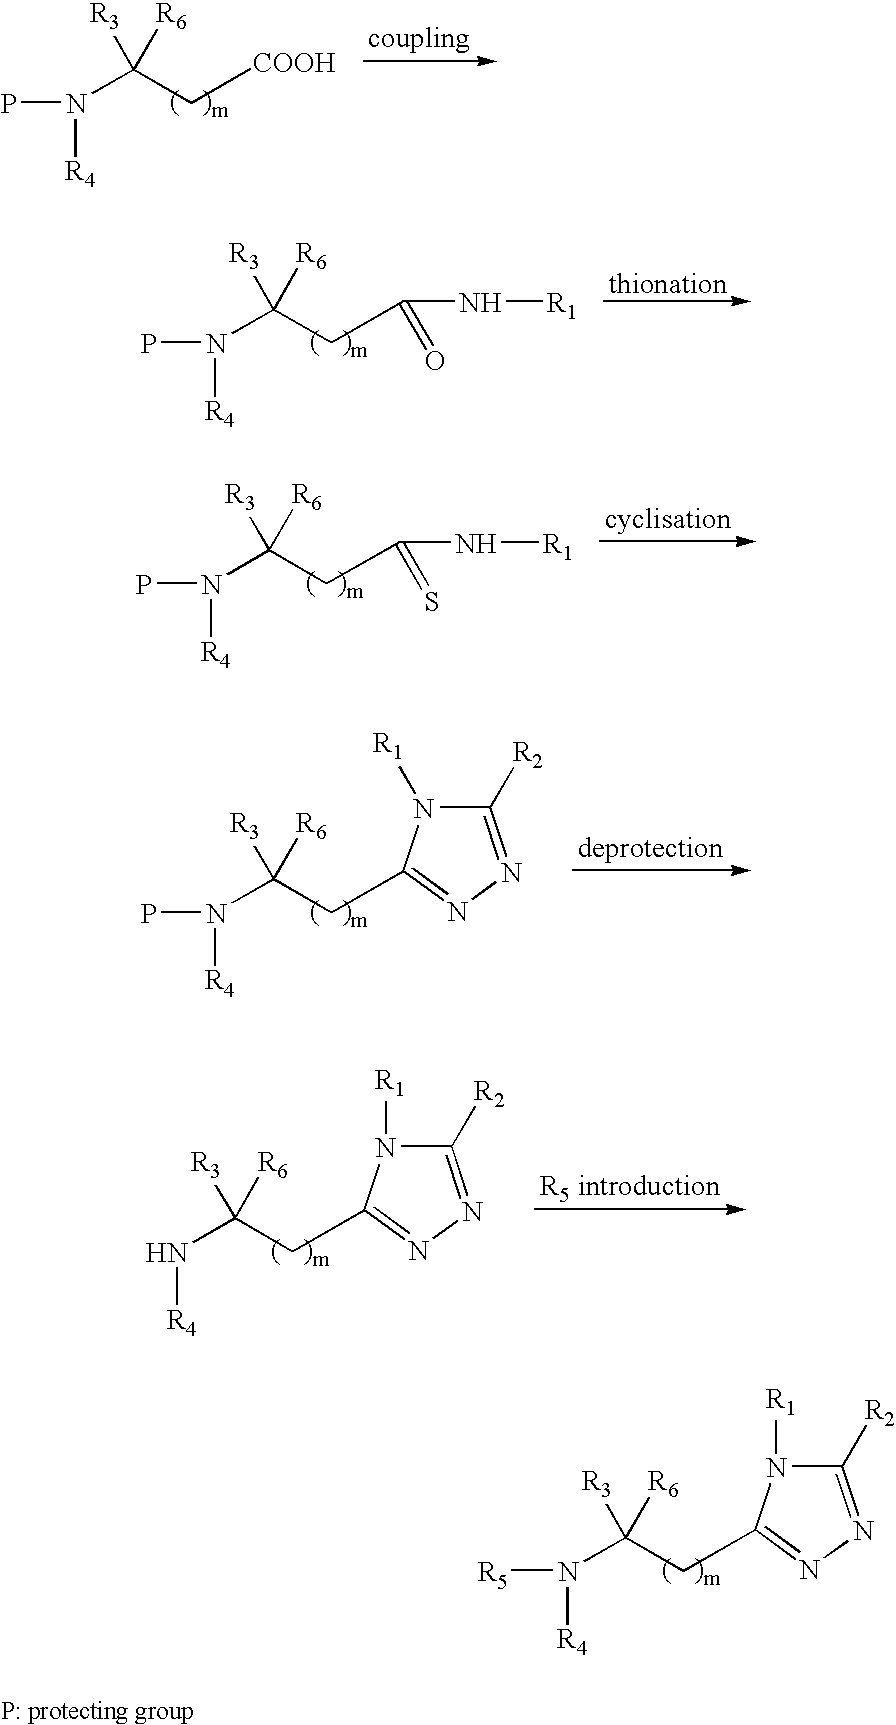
PN([R4])C(C[COOH])([R6])[R3].PN([R4])C(CC(N[R1])=O)([R6])[R3].PN([R4])C(CC(N[R1])=S)([R6])[R3].PN([R4])C(CC1=NN=C([R2])N1[R1])([R6])[R3].N([R4])C(CC1=NN=C([R2])N1[R1])([R6])[R3].N([R4])(C(CC1=NN=C([R2])N1[R1])([R6])[R3])[R5]
